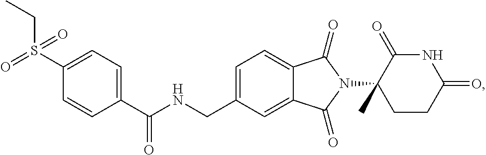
C1=C(CNC(C2=CC=C(S(CC)(=O)=O)C=C2)=O)C=C2C(=C1)C(=O)N(C1(C)CCC(=O)NC1=O)C2=O
